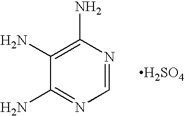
C1(N)=C(N)N=CN=C1N.[H2SO4]
